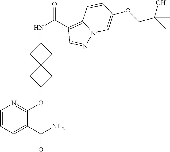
C1(C(N)=O)=CC=CN=C1OC1CC2(C1)CC(NC(C1=C3N(N=C1)C=C(OCC(C)(O)C)C=C3)=O)C2
